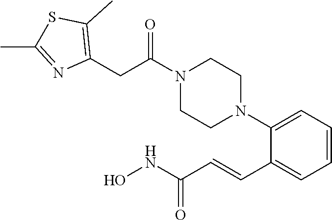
C(C(N1CCN(C2=CC=CC=C2C=CC(NO)=O)CC1)=O)C1=C(C)SC(C)=N1
